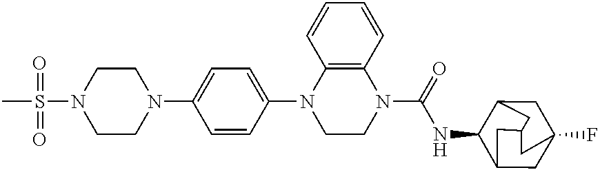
CS(N1CCN(C2=CC=C(N3CCN(C(NC4C5CC6(F)CC4CC(C6)C5)=O)C4=C3C=CC=C4)C=C2)CC1)(=O)=O
